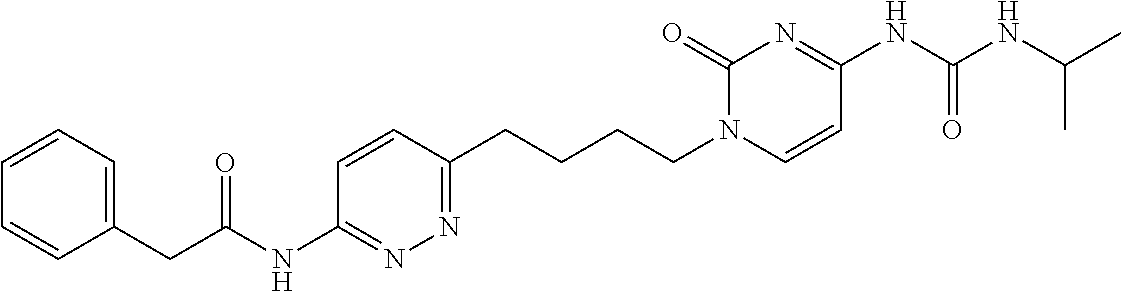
C1=CC=C(CC(=O)NC2=NN=C(CCCCN3C=CC(NC(NC(C)C)=O)=NC3=O)C=C2)C=C1
